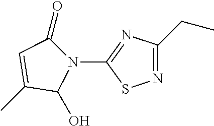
C(C)C1=NSC(N2C(O)C(C)=CC2=O)=N1
